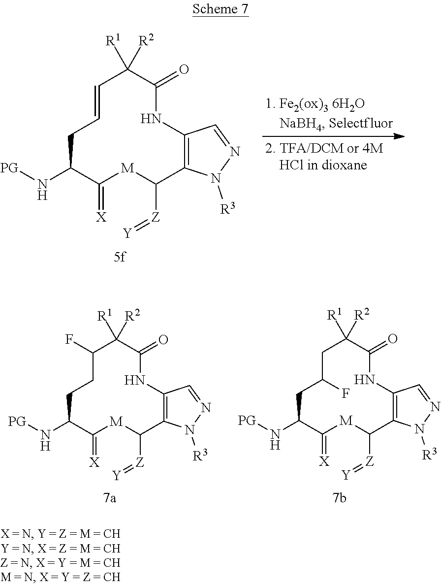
C12=C(N([R3])N=C1)C([Z]=[Y])[M]C(=[X])C(N[PG])CC=CC([R1])([R2])C(=O)N2.C12=C(N([R3])N=C1)C([Z]=[Y])[M]C(=[X])C(N[PG])CC(F)CC([R1])([R2])C(=O)N2.C12=C(N([R3])N=C1)C([Z]=[Y])[M]C(=[X])C(N[PG])CCC(F)C([R1])([R2])C(=O)N2
